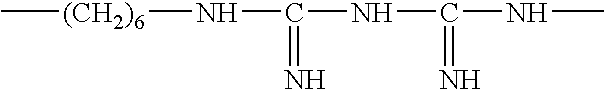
C[(CH2)6]NC(=N)NC(=N)NC
